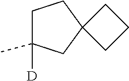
C1C([D])(C)CC2(C1)CCC2
